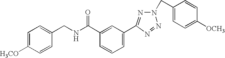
O=C(C1=CC(C2=NN(CC3=CC=C([OCH3])C=C3)N=N2)=CC=C1)NCC1=CC=C([H3CO])C=C1
